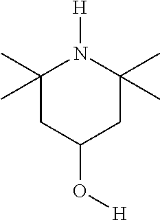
C1C(O[H])CC(C)(C)N([H])C1(C)C
